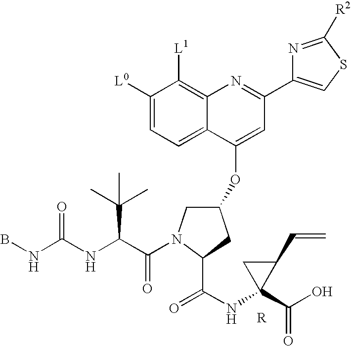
C1(OC2=CC(C3=CSC([R2])=N3)=NC3=C([L1])C([L0])=CC=C23)CN(C(=O)C(C(C)(C)C)NC(=O)NB)C(C(=O)NC2(C(=O)O)CC2C=C)C1
